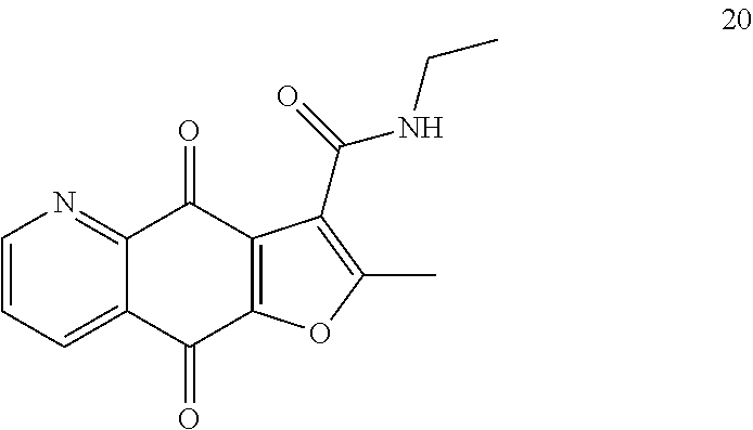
C1=CC=C2C(=N1)C(=O)C1=C(C2=O)OC(C)=C1C(=O)NCC
